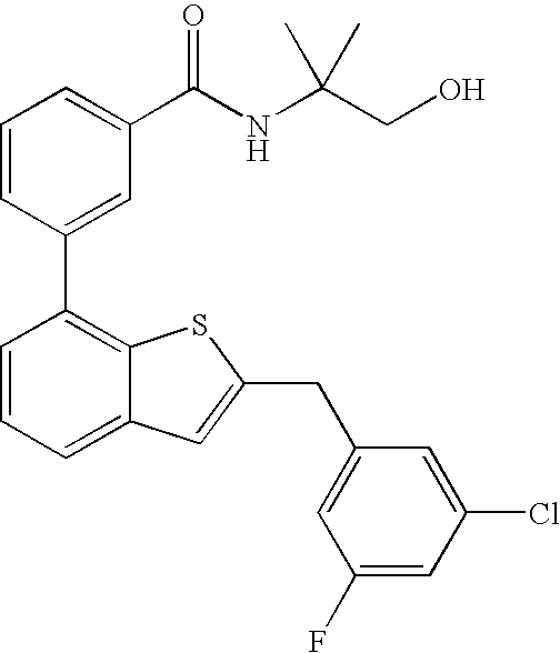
C1=CC(C2=C3C(=CC=C2)C=C(CC2=CC(F)=CC(Cl)=C2)S3)=CC(C(NC(CO)(C)C)=O)=C1
